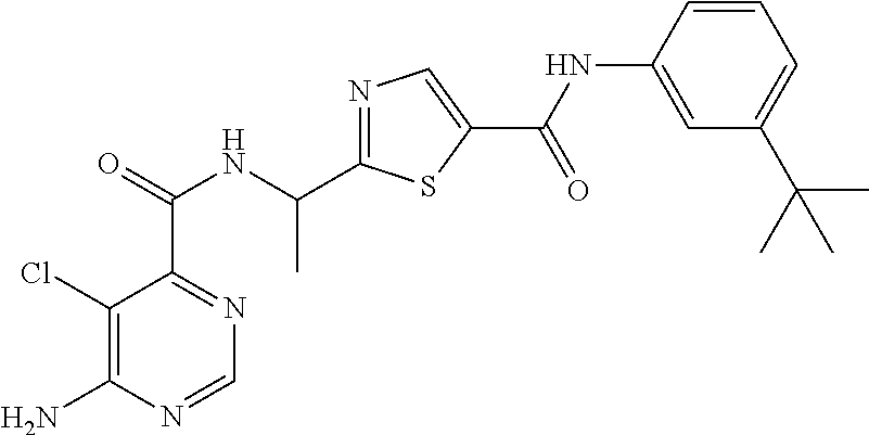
N1=C(C(NC(C2=NC=NC(N)=C2Cl)=O)C)SC(C(=O)NC2=CC(C(C)(C)C)=CC=C2)=C1
